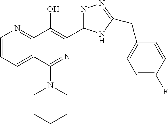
C1=CC=C2C(=N1)C(O)=C(C1=NN=C(CC3=CC=C(F)C=C3)N1)N=C2N1CCCCC1
